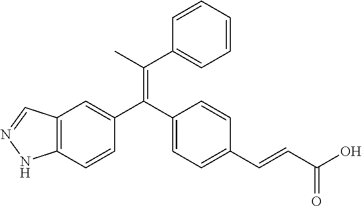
C12=C(C=CC(C(C3=CC=C(C=CC(O)=O)C=C3)=C(C)C3=CC=CC=C3)=C1)NN=C2
